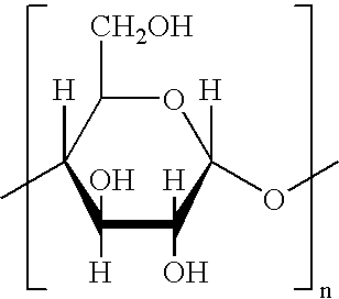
C1(OC)([H])OC([CH2OH])C(C)([H])C(O)([H])C1([H])O
